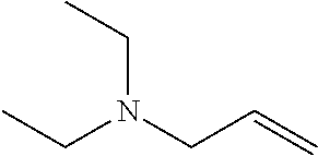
C(N(CC=C)CC)C
